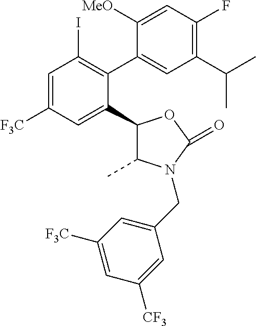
C1=C([F3C])C=C(C2C(C)N(CC3=CC([F3C])=CC([CF3])=C3)C(=O)O2)C(C2=CC(C(C)C)=C(F)C=C2[MeO])=C1I
